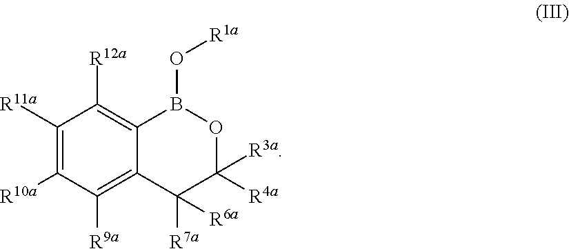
C1([R11a])=C([R10a])C([R9a])=C2C(=C1[R12a])B(O[R1a])OC([R4a])([R3a])C2([R7a])[R6a]
